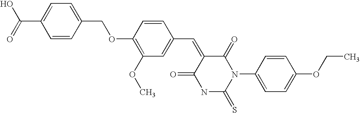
S=C1NC(=O)C(=CC2=CC(OC)=C(OCC3=CC=C(C(O)=O)C=C3)C=C2)C(=O)N1C1=CC=C(OCC)C=C1
